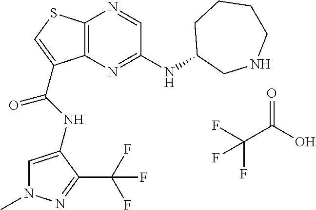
C12=C(N=C(NC3CNCCCC3)C=N1)C(C(=O)NC1=CN(C)N=C1C(F)(F)F)=CS2.C(C(O)=O)(F)(F)F
